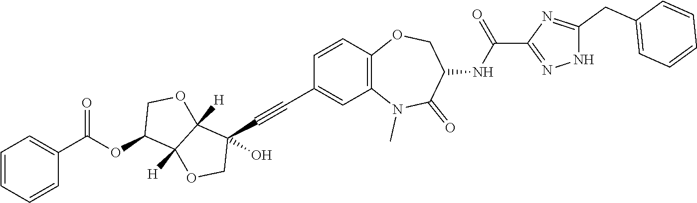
N1(C)C2=C(C=CC(C#CC3(O)C4([H])C([H])(OC3)C(OC(C3=CC=CC=C3)=O)CO4)=C2)OCC(NC(C2=NNC(CC3=CC=CC=C3)=N2)=O)C1=O
